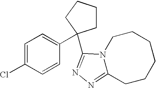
C1=C(Cl)C=CC(C2(C3=NN=C4CCCCCCN43)CCCC2)=C1
